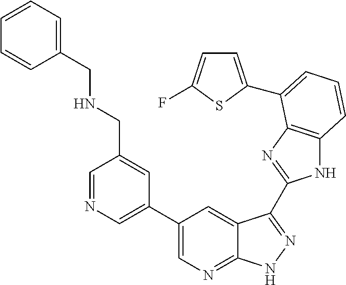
C1(C2=CN=CC(CNCC3=CC=CC=C3)=C2)=CN=C2C(=C1)C(C1=NC3=C(N1)C=CC=C3C1=CC=C(F)S1)=NN2
